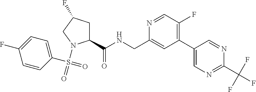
C1=CC(S(=O)(N2C(C(NCC3=CC(C4=CN=C(C(F)(F)F)N=C4)=C(F)C=N3)=O)CC(F)C2)=O)=CC=C1F
